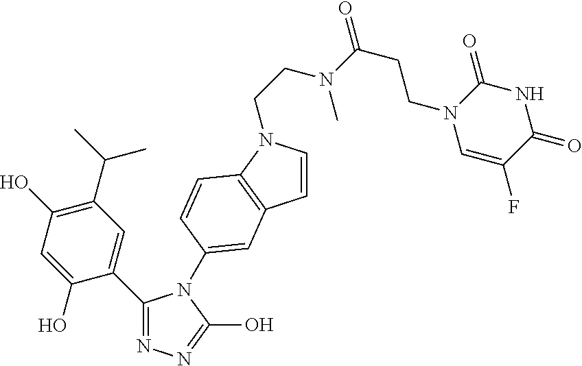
N1=C(C2=CC(C(C)C)=C(O)C=C2O)N(C2=CC3=C(N(CCN(C(CCN4C=C(F)C(=O)NC4=O)=O)C)C=C3)C=C2)C(O)=N1
